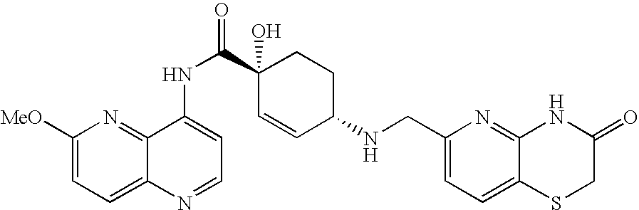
C1([MeO])=CC=C2C(=N1)C(NC(C1(O)C=CC(NCC3=CC=C4C(=N3)NC(=O)CS4)CC1)=O)=CC=N2
